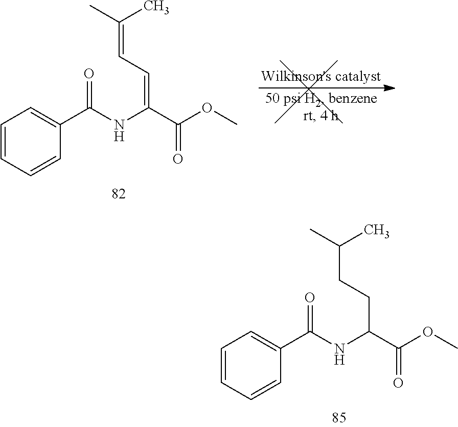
O=C(NC(C(OC)=O)CCC(C)C)C1=CC=CC=C1.O=C(NC(C(OC)=O)=CC=C(C)C)C1=CC=CC=C1
